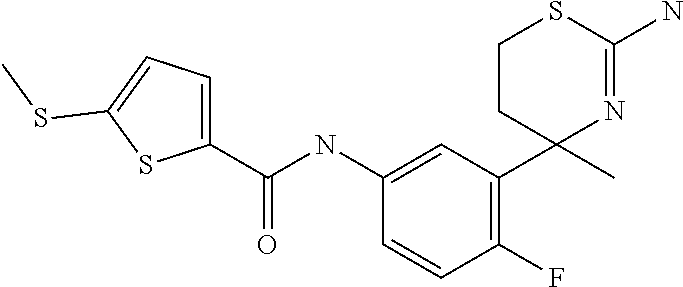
C1(C(NC2=CC(C3(C)N=C(N)SCC3)=C(F)C=C2)=O)=CC=C(SC)S1
